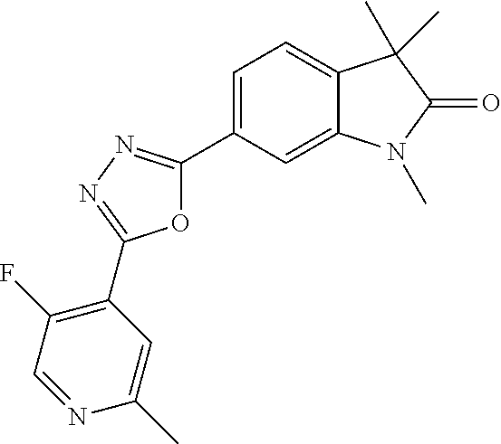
C1=C(C2=NN=C(C3=C(F)C=NC(C)=C3)O2)C=C2C(=C1)C(C)(C)C(=O)N2C
